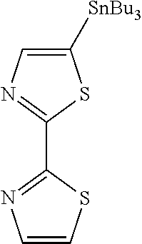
C1=CSC(C2=NC=C([SnBu3])S2)=N1
